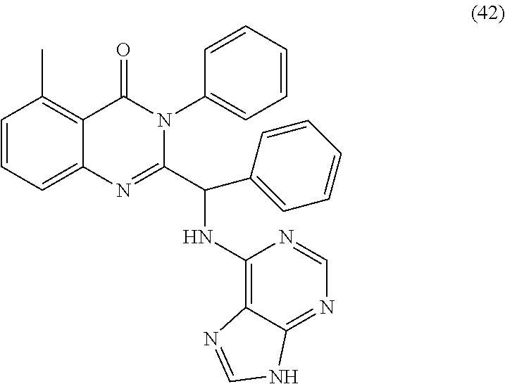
C1=CC=C2C(=C1C)C(=O)N(C1=CC=CC=C1)C(C(NC1=C3C(=NC=N1)NC=N3)C1=CC=CC=C1)=N2
